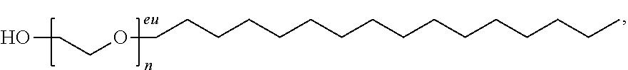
OCCOCCCCCCCCCCCCCCCC
